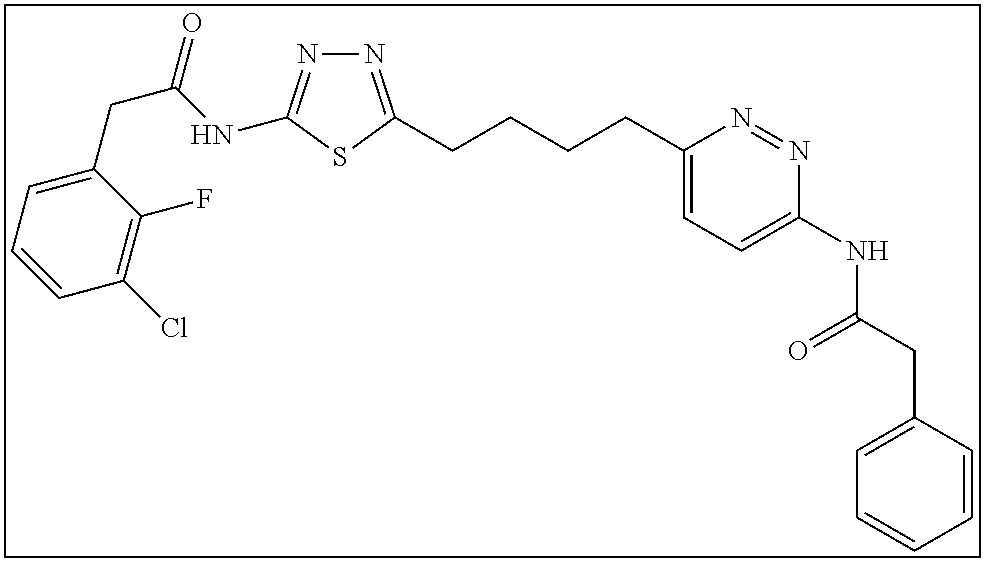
N1=C(CCCCC2=CC=C(NC(CC3=CC=CC=C3)=O)N=N2)SC(NC(CC2=CC=CC(Cl)=C2F)=O)=N1
